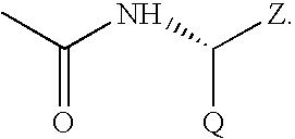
CC(NC([Z])[Q])=O
